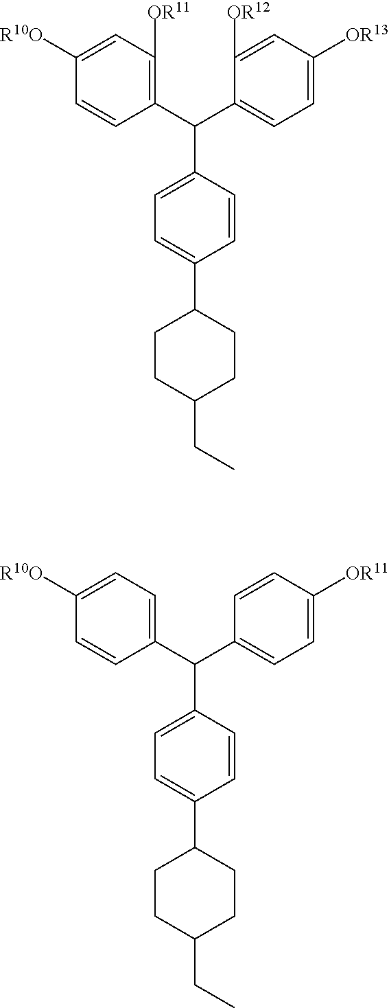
C1(C(C2=C([OR11])C=C([R10O])C=C2)C2=CC=C(C3CCC(CC)CC3)C=C2)=CC=C([OR13])C=C1[OR12].C1(C(C2=CC=C([R10O])C=C2)C2=CC=C(C3CCC(CC)CC3)C=C2)=CC=C([OR11])C=C1
